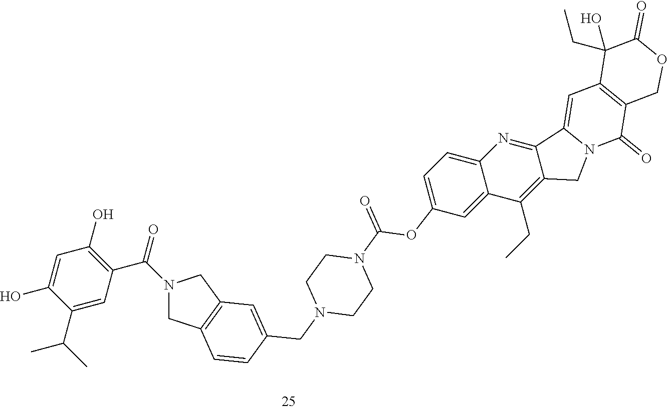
OC1=CC(O)=C(C(N2CC3=C(C2)C=C(CN2CCN(C(OC4=CC=C5C(=C4)C(CC)=C4C(=N5)C5=CC6=C(C(=O)N5C4)COC(=O)C6(O)CC)=O)CC2)C=C3)=O)C=C1C(C)C
